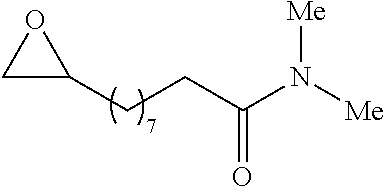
C(CC1OC1)C(N([Me])[Me])=O
